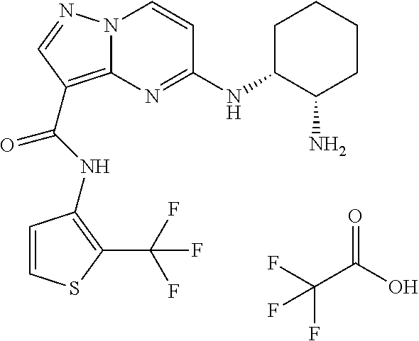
N(C(=O)C1=C2N(N=C1)C=CC(NC1C(N)CCCC1)=N2)C1=C(C(F)(F)F)SC=C1.FC(F)(C(=O)O)F
